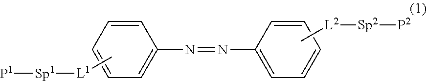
C1=CC=C(N=NC2=CC=CC=C2)C=C1.C[L1][Sp1][P1].C[L2][Sp2][P2]
